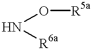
N(O[R5a])[R6a]
